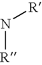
N([R])[R]
